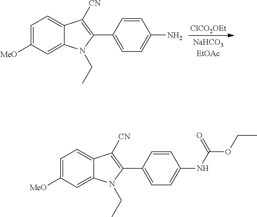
[ClCO2OEt].C1=C([MeO])C=C2C(=C1)C([CN])=C(C1=CC=C(N)C=C1)N2CC.C1=C([MeO])C=C2C(=C1)C([CN])=C(C1=CC=C(NC(=O)OCC)C=C1)N2CC
